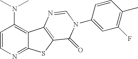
C12=C(N(C)C)C=CN=C1SC1=C2N=CN(C2=CC(F)=C(C)C=C2)C1=O
